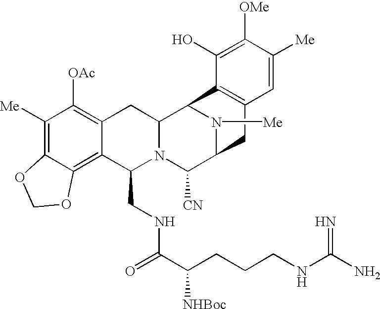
C1([Me])=C2C(=C3C(=C1[OAc])CC1N(C3CNC(C(CCCNC(N)=N)[NHBoc])=O)C([CN])C3N([Me])C1C1=C(C3)C=C([Me])C([OMe])=C1O)OCO2
